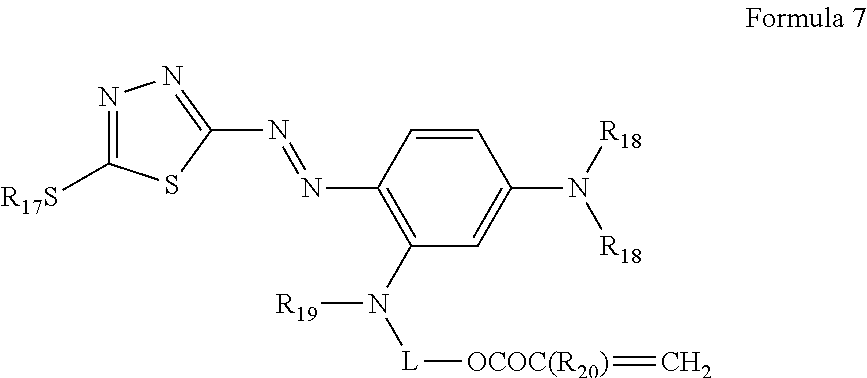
C1=CC(N=NC2=NN=C([R17S])S2)=C(N([R19])[L][OCOC(R20)]=C)C=C1N([R18])[R18]
